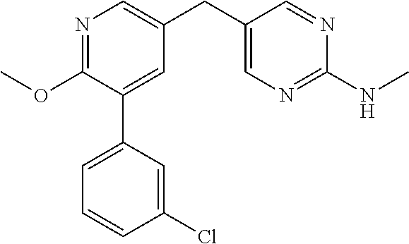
C1(OC)=NC=C(CC2=CN=C(NC)N=C2)C=C1C1=CC=CC(Cl)=C1
